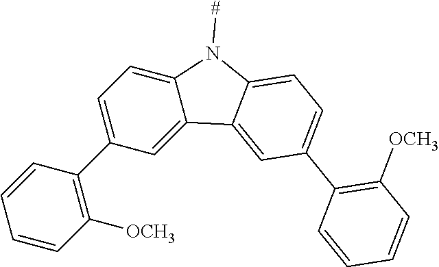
C12=CC=C(C3=C([OCH3])C=CC=C3)C=C1C1=CC(C3=C([OCH3])C=CC=C3)=CC=C1N2[#]
